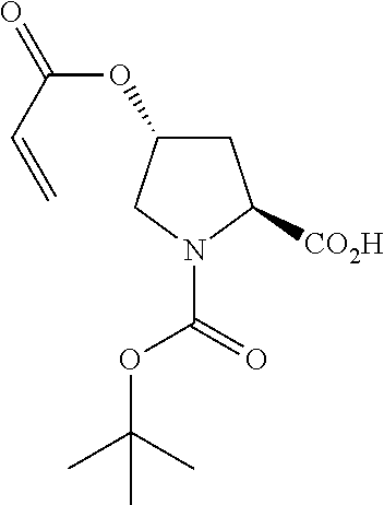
C1C(OC(=O)C=C)CN(C(=O)OC(C)(C)C)C1[CO2H]
